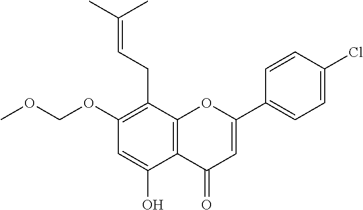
C1(OCOC)=C(CC=C(C)C)C2=C(C(O)=C1)C(=O)C=C(C1=CC=C(Cl)C=C1)O2
